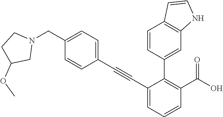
COC1CCN(CC2=CC=C(C#CC3=CC=CC(C(=O)O)=C3C3=CC4=C(C=CN4)C=C3)C=C2)C1
